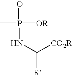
CP(=O)([OR])NC([CO2R])[R]
